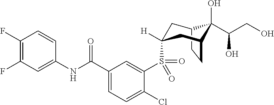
C12CCC(CC(S(C3=CC(C(NC4=CC(F)=C(F)C=C4)=O)=CC=C3Cl)(=O)=O)([H])C1)C2(O)C(CO)O
